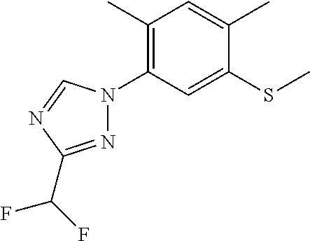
C1(C)=CC(C)=C(N2N=C(C(F)F)N=C2)C=C1SC
